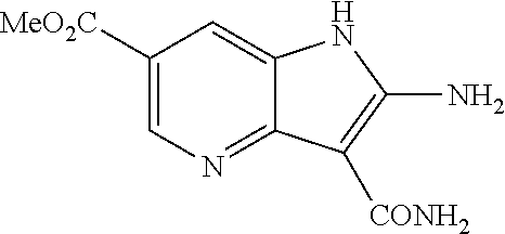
C1([MeO2C])=CN=C2C(=C1)NC(N)=C2[CONH2]
